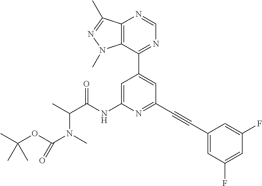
C1(C2=CC(C#CC3=CC(F)=CC(F)=C3)=NC(NC(C(C)N(C)C(OC(C)(C)C)=O)=O)=C2)=NC=NC2=C1N(C)N=C2C
